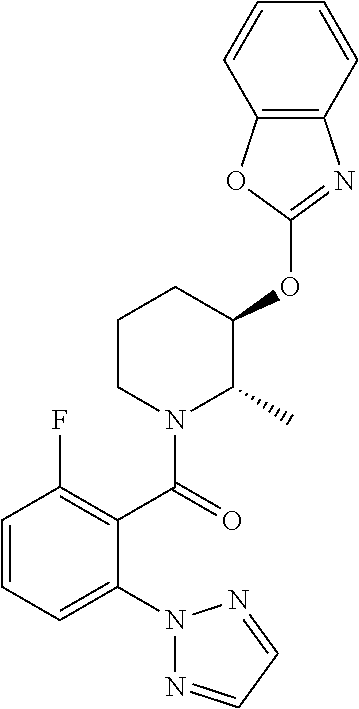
C1=CC=C(N2N=CC=N2)C(C(=O)N2C(C)C(OC3=NC4=C(O3)C=CC=C4)CCC2)=C1F
